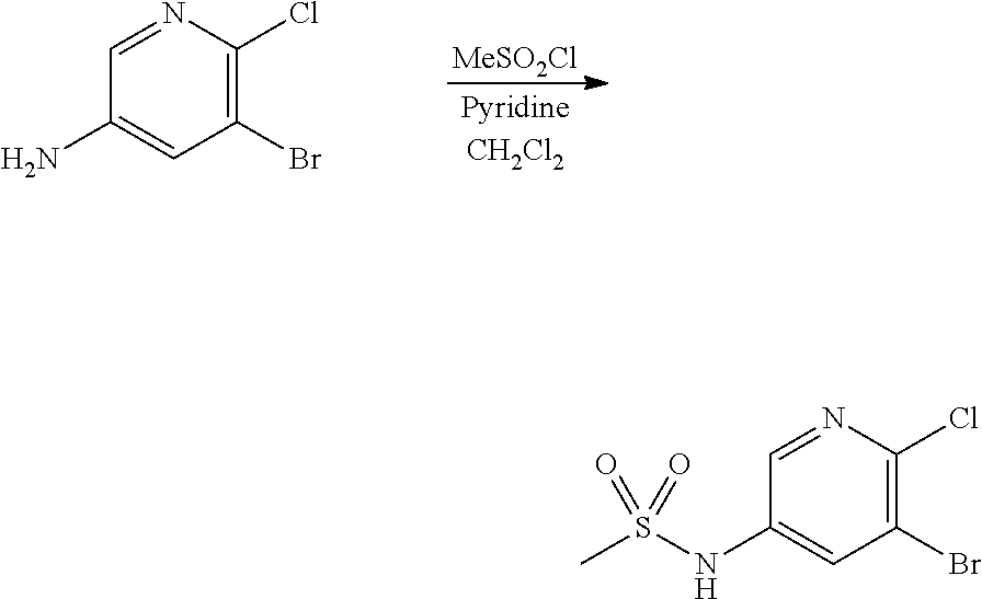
C1=NC(Cl)=C(Br)C=C1NS(C)(=O)=O.C1=NC(Cl)=C(Br)C=C1N.[MeSO2Cl]
